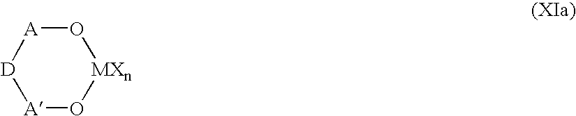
[A]1O[MXn]O[A][D]1
